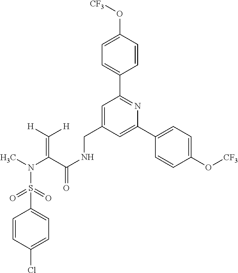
C1(S(N(C)C(C(NCC2=CC(C3=CC=C(O[CF3])C=C3)=NC(C3=CC=C(O[CF3])C=C3)=C2)=O)=C([H])[H])(=O)=O)=CC=C(Cl)C=C1
